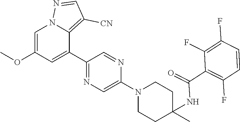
C1=C(OC)C=C(C2=NC=C(N3CCC(C)(NC(=O)C4=C(F)C=CC(F)=C4F)CC3)N=C2)C2=C([CN])C=NN12
